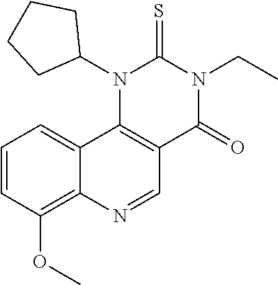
N1(C2CCCC2)C2=C(C(=O)N(CC)C1=S)C=NC1=C(OC)C=CC=C21
